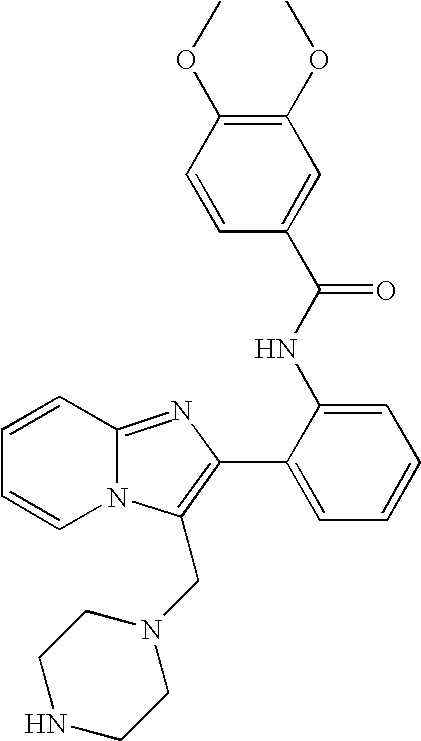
N12C(=NC(C3=CC=CC=C3NC(C3=CC(OC)=C(OC)C=C3)=O)=C1CN1CCNCC1)C=CC=C2
